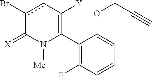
C1(C2=C([Y])cc(Br)C(=[X])N2[Me])=C(F)C=CC=C1OCC#C
